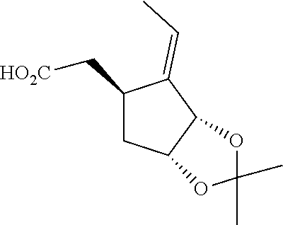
C1(C[HO2C])CC2C(C1=CC)OC(C)(C)O2
